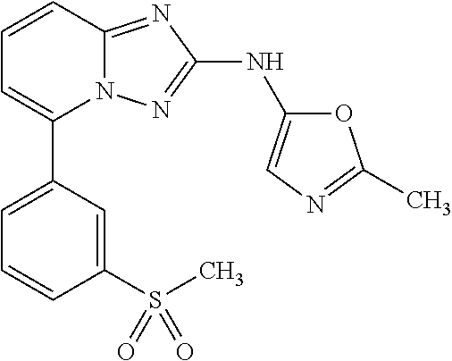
C1(S(C)(=O)=O)=CC(C2=CC=CC3=NC(NC4=CN=C(C)O4)=NN23)=CC=C1
